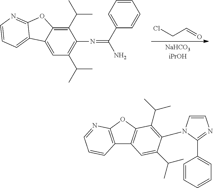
C1(C(C)C)=C2C(=CC(C(C)C)=C1N=C(N)C1=CC=CC=C1)C1=CC=CN=C1O2.ClCC=O.C12=C(OC3=C1C=C(C(C)C)C(N1C=CN=C1C1=CC=CC=C1)=C3C(C)C)N=CC=C2
